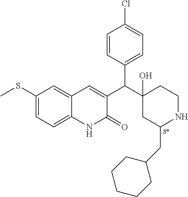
C1(SC)=CC=C2C(=C1)C=C(C(C1(O)CC(CC3CCCCC3)NCC1)C1=CC=C(Cl)C=C1)C(=O)N2.[S*]
